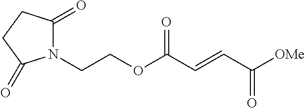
N1(CCOC(C=CC([OMe])=O)=O)C(=O)CCC1=O
